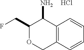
C12=C(C=CC=C1)COC(CF)C2N.Cl
